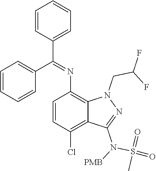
C1=CC=CC(C(=NC2=C3C(=C(Cl)C=C2)C(N([PMB])S(=O)(=O)C)=NN3CC(F)F)C2=CC=CC=C2)=C1
